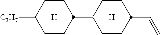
C1CC([C3H7])CCC1C1CCC(C=C)CC1.[H].[H]
